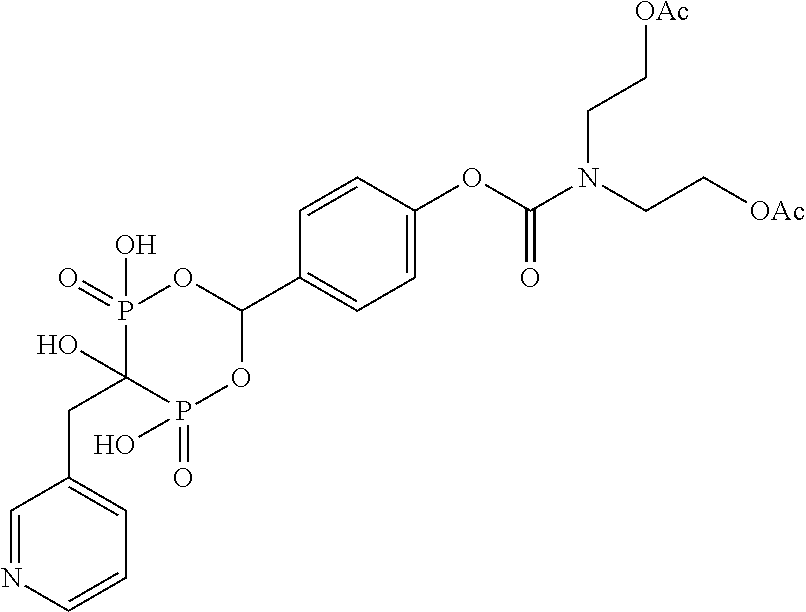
C1=NC=CC=C1CC1(O)P(=O)(O)OC(C2=CC=C(OC(N(CC[OAc])CC[OAc])=O)C=C2)OP1(=O)O
